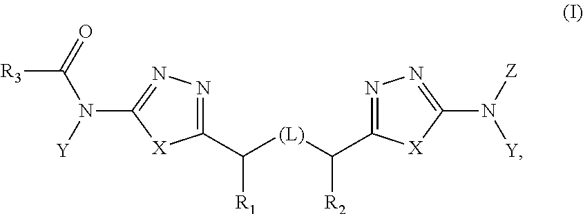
C1(C([(L)]C(C2=NN=C(N([Z])[Y])[X]2)[R2])[R1])=NN=C(N(C([R3])=O)[Y])[X]1
